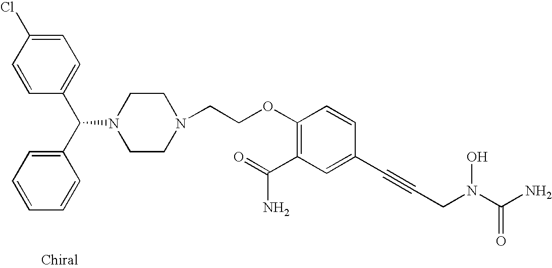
C1(C(C2=CC=CC=C2)N2CCN(CCOC3=C(C(=O)N)C=C(C#CCN(C(N)=O)O)C=C3)CC2)=CC=C(Cl)C=C1
